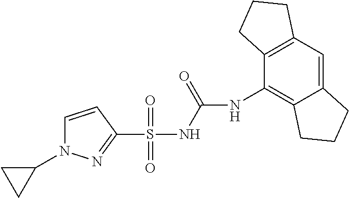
C1=CC(S(NC(=O)NC2=C3C(=CC4=C2CCC4)CCC3)(=O)=O)=NN1C1CC1
